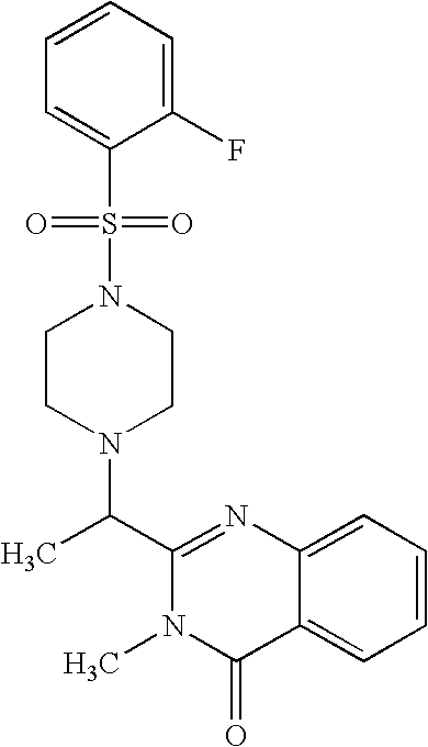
C1(C(N2CCN(S(C3=CC=CC=C3F)(=O)=O)CC2)C)=NC2=CC=CC=C2C(=O)N1C
